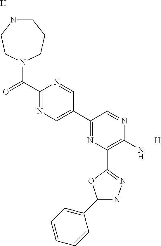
C1NCCN(C(C2=NC=C(C3=NC(C4=NN=C(C5=CC=CC=C5)O4)=C(N)N=C3)C=N2)=O)CC1.[H].[H]
